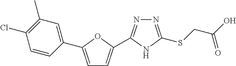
C1=C(C2=CC(C)=C(Cl)C=C2)OC(C2=NN=C(SCC(O)=O)N2)=C1
